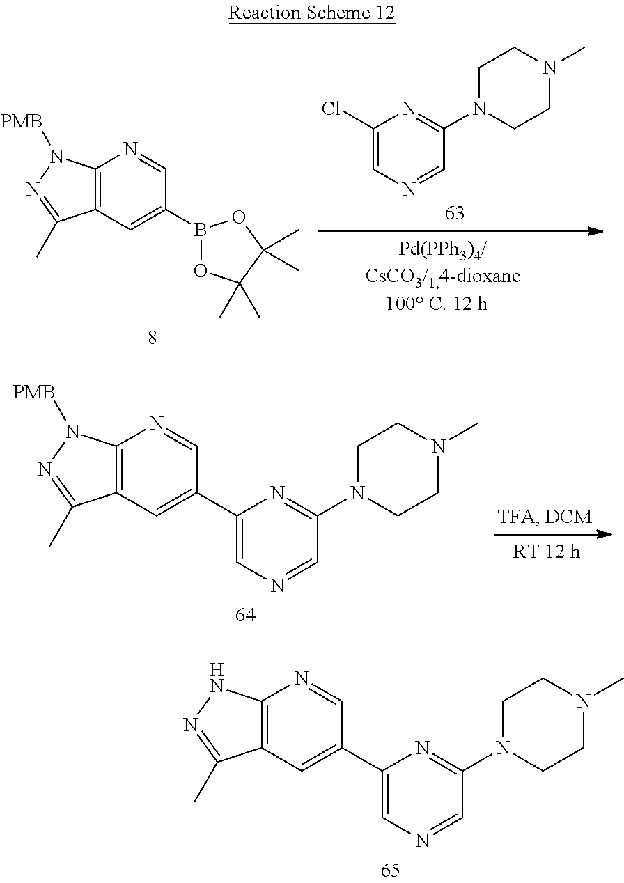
C12=C(C=C(C3=CN=CC(N4CCN(C)CC4)=N3)C=N1)C(C)=NN2[PMB].C12=C(C=C(C3=CN=CC(N4CCN(C)CC4)=N3)C=N1)C(C)=NN2.C1(Cl)=CN=CC(N2CCN(C)CC2)=N1.C12=C(C=C(B3OC(C)(C)C(C)(C)O3)C=N1)C(C)=NN2[PMB]
